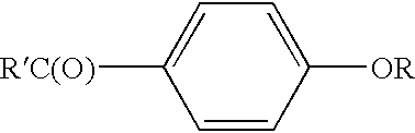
C1=CC([OR])=CC=C1[RC(O)]
